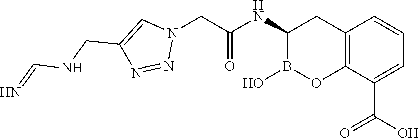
C1(NC(=O)CN2C=C(CNC=N)N=N2)B(O)OC2=C(C1)C=CC=C2C(O)=O
